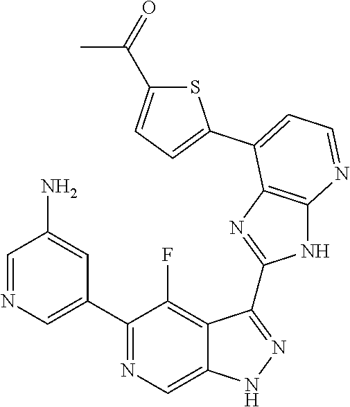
C1=NC=C(C2=NC=C3C(=C2F)C(C2=NC4=C(N2)N=CC=C4C2=CC=C(C(=O)C)S2)=NN3)C=C1N
